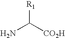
NC([CO2H])[R1]
